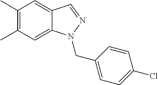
C1(C)=C(C)C=C2C(=C1)C=NN2CC1=CC=C(Cl)C=C1
